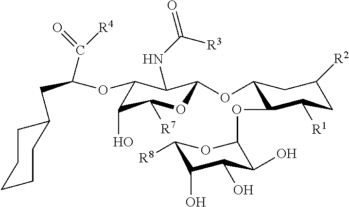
C1(OC2OC([R7])C(O)C(OC(C(=O)[R4])CC3CCCCC3)C2NC([R3])=O)C(OC2C(O)C(O)C(O)C([R8])O2)C([R1])CC([R2])C1
